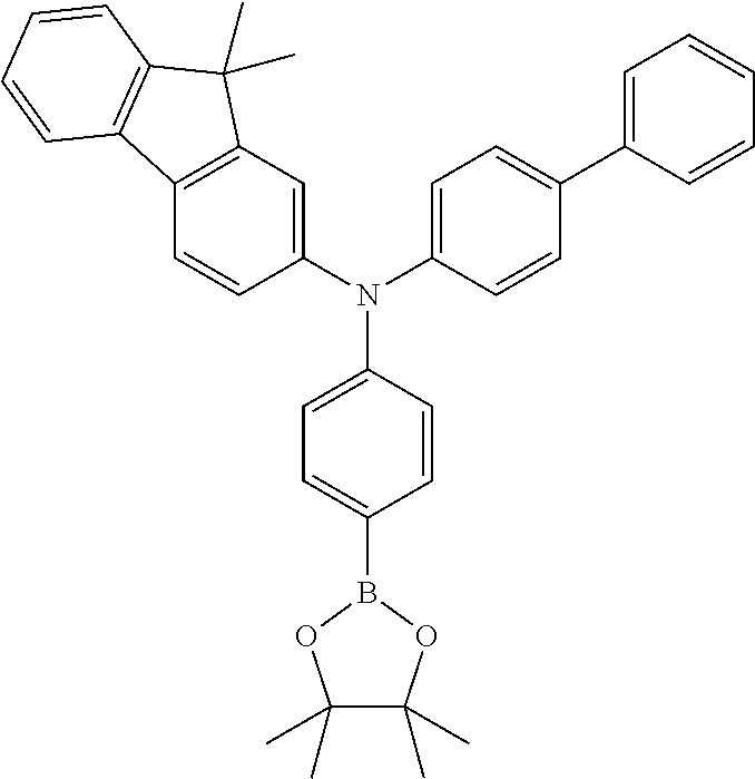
C1(C)(C)C(C)(C)OB(C2=CC=C(N(C3=CC4=C(C=C3)C3=C(C4(C)C)C=CC=C3)C3=CC=C(C4=CC=CC=C4)C=C3)C=C2)O1
